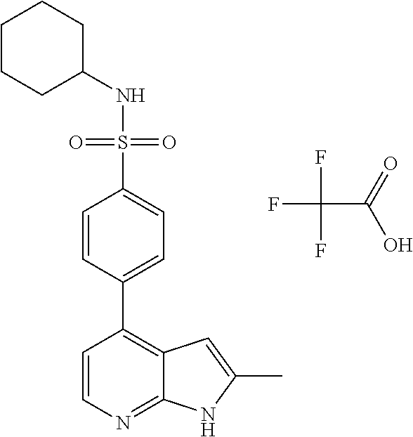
N(S(=O)(=O)C1=CC=C(C2=C3C(=NC=C2)NC(C)=C3)C=C1)C1CCCCC1.FC(C(=O)O)(F)F
